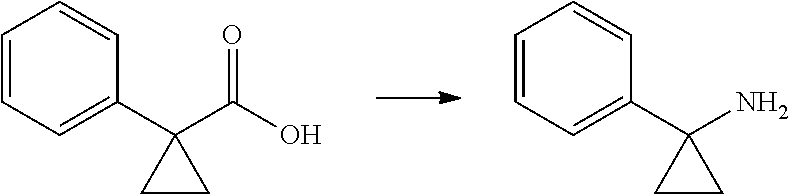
C1=CC=C(C2(C(O)=O)CC2)C=C1.C1=CC=C(C2(N)CC2)C=C1
